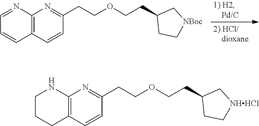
C1=CC2=C(N=C1CCOCCC1C[NBoc]CC1)N=CC=C2.C1=CC2=C(N=C1CCOCCC1C[NHHCl]CC1)NCCC2
